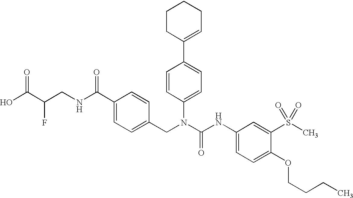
OC(C(CNC(C1=CC=C(CN(C(NC2=CC=C(OCCCC)C(S(C)(=O)=O)=C2)=O)C2=CC=C(C3=CCCCC3)C=C2)C=C1)=O)F)=O
